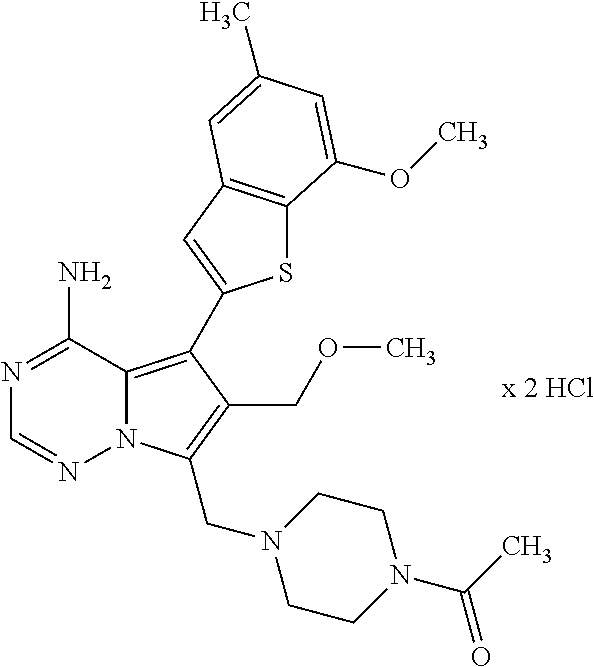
S1C2=C(C=C1C1=C3N(N=CN=C3N)C(CN3CCN(C(C)=O)CC3)=C1COC)C=C(C)C=C2OC
